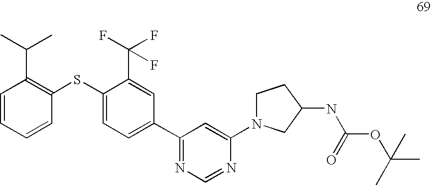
C1=CC=CC(SC2=CC=C(C3=NC=NC(N4CCC(NC(OC(C)(C)C)=O)C4)=C3)C=C2C(F)(F)F)=C1C(C)C
